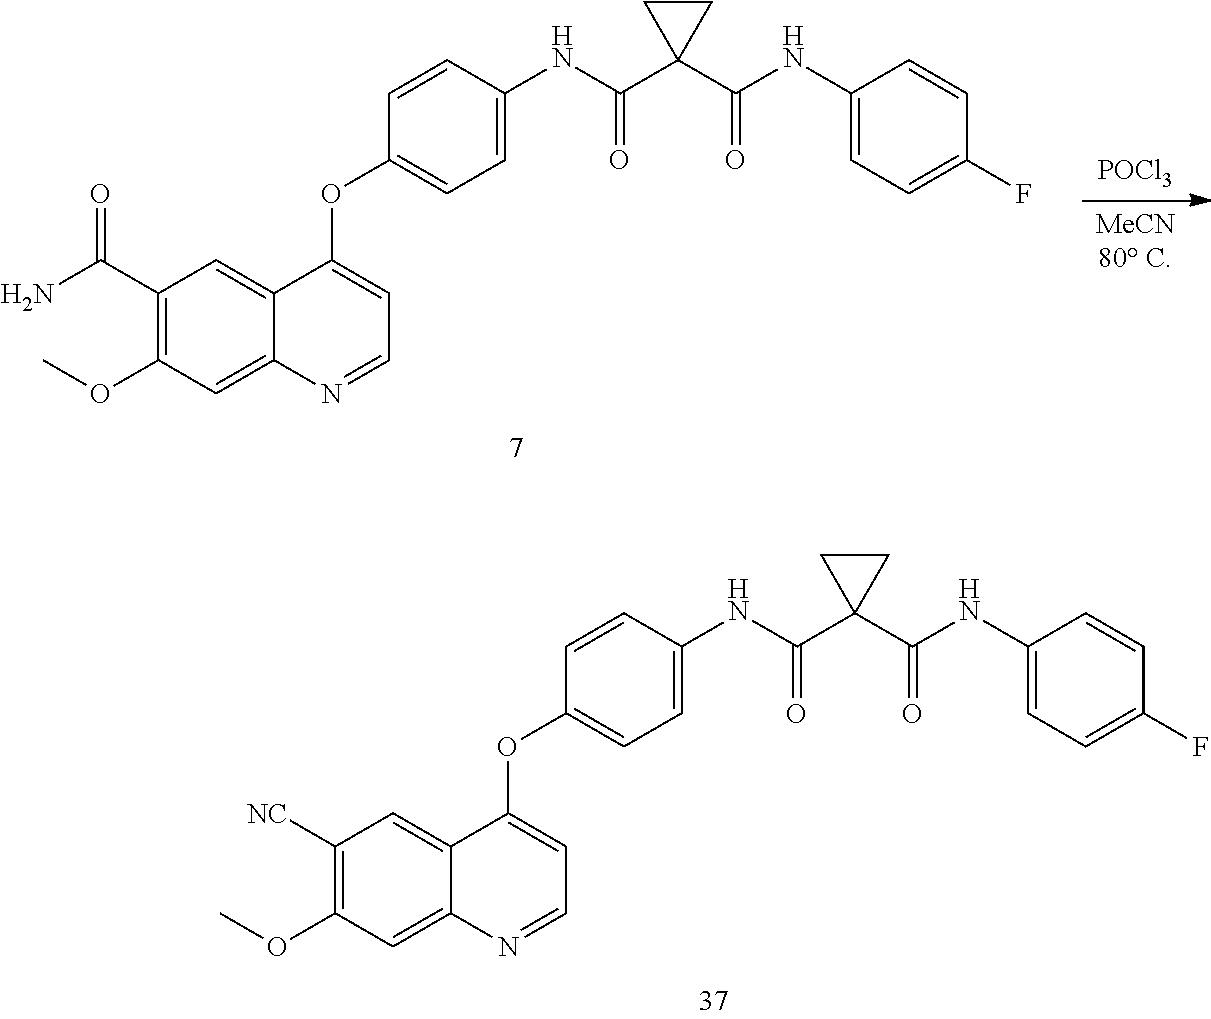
[MeCN80 C].[POCl3].C1(OC2=CC=NC3=CC(OC)=C(C(N)=O)C=C32)=CC=C(NC(C2(C(=O)NC3=CC=C(F)C=C3)CC2)=O)C=C1.C1(OC2=CC=NC3=CC(OC)=C([NC])C=C32)=CC=C(NC(C2(C(=O)NC3=CC=C(F)C=C3)CC2)=O)C=C1
